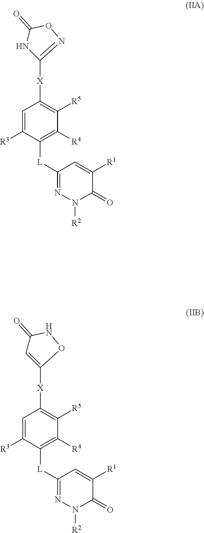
C1=C([R3])C([L]C2=NN([R2])C(=O)C([R1])=C2)=C([R4])C([R5])=C1[X]C1=NOC(=O)N1.C1=C([R3])C([L]C2=NN([R2])C(=O)C([R1])=C2)=C([R4])C([R5])=C1[X]C1=CC(=O)NO1
